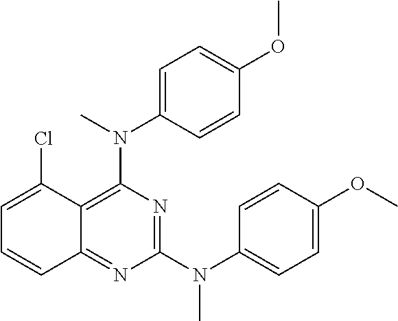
C1(N(C2=CC=C(OC)C=C2)C)=NC(N(C2=CC=C(OC)C=C2)C)=C2C(=N1)C=CC=C2Cl
